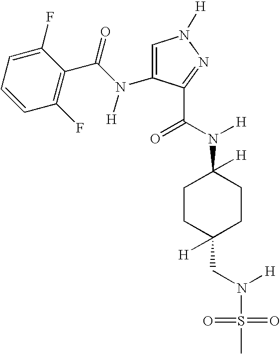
C1(F)=C(C(N([H])C2=CN([H])N=C2C(N([H])C2([H])CCC(CN(S(C)(=O)=O)[H])([H])CC2)=O)=O)C(F)=CC=C1
